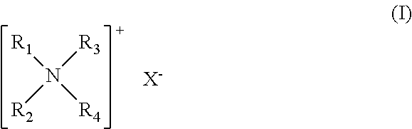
[R1]N([R4])([R2])[R3].[X-]
